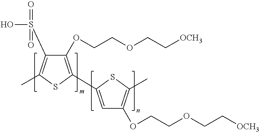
C1(OCCOCC[OCH3])=C(C2=CC(OCCOCC[OCH3])=C(C)S2)SC(C)=C1S(O)(=O)=O
